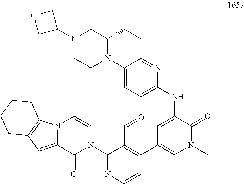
N12C(=CC3=C1CCCC3)C(=O)N(C1=NC=CC(C3=CN(C)C(=O)C(NC4=CC=C(N5C(CC)CN(C6COC6)CC5)C=N4)=C3)=C1C=O)C=C2
